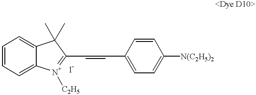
C1=CC=C2C(=C1)[N+]([C2H5])=C(C=CC1=CC=C([N(C2H5)2])C=C1)C2(C)C
